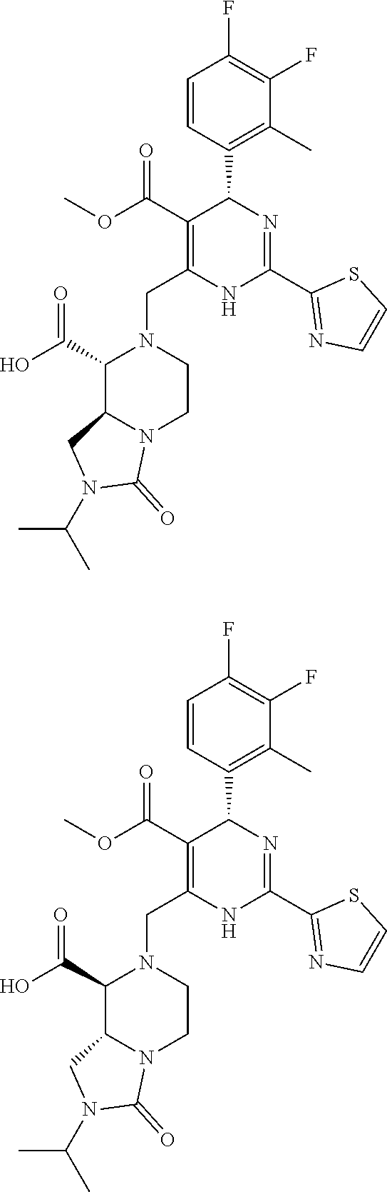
C1=CC(C2C(C(OC)=O)=C(CN3C(C(O)=O)C4N(CC3)C(=O)N(C(C)C)C4)NC(C3=NC=CS3)=N2)=C(C)C(F)=C1F.C1=CC(C2C(C(OC)=O)=C(CN3C(C(O)=O)C4N(CC3)C(=O)N(C(C)C)C4)NC(C3=NC=CS3)=N2)=C(C)C(F)=C1F
